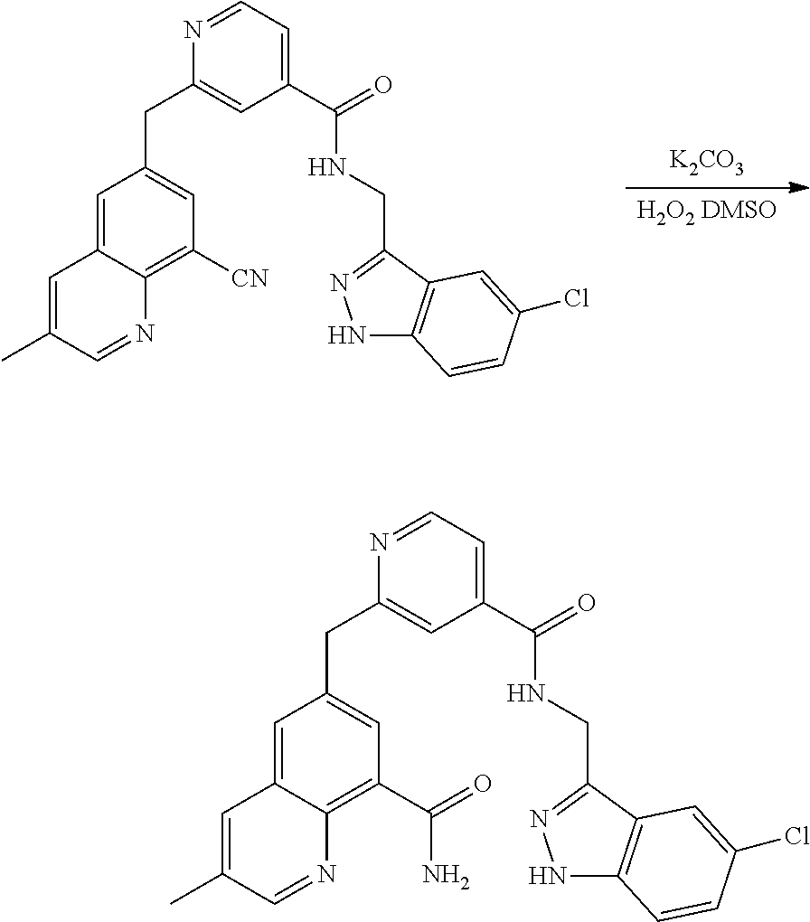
[H2O2 DMSO].[K2CO3].C1=C2C(=C([CN])C=C1CC1=CC(C(=O)NCC3=NNC4=C3C=C(Cl)C=C4)=CC=N1)N=CC(C)=C2.C1=C2C(=C(C(=O)N)C=C1CC1=CC(C(=O)NCC3=NNC4=C3C=C(Cl)C=C4)=CC=N1)N=CC(C)=C2
